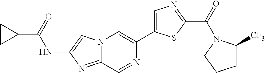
N12C(=NC(NC(C3CC3)=O)=C1)C=NC(C1=CN=C(C(=O)N3C([CF3])CCC3)S1)=C2
